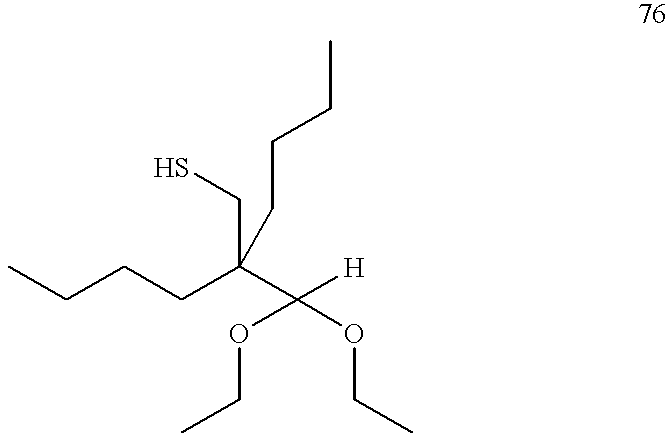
SCC(C([H])(OCC)OCC)(CCCC)CCCC
